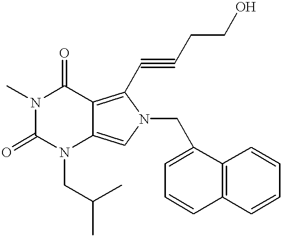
N1(C)C(=O)N(CC(C)C)C2=CN(CC3=CC=CC4=C3C=CC=C4)C(C#CCCO)=C2C1=O
